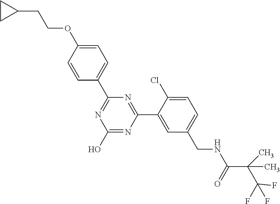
C1(C2=NC(O)=NC(C3=CC(CNC(C(C(F)(F)F)(C)C)=O)=CC=C3Cl)=N2)=CC=C(OCCC2CC2)C=C1
